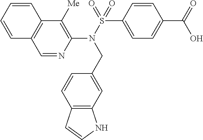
C1=NC(N(S(=O)(C2=CC=C(C(=O)O)C=C2)=O)CC2=CC3=C(C=C2)C=CN3)=C([Me])C2=C1C=CC=C2
